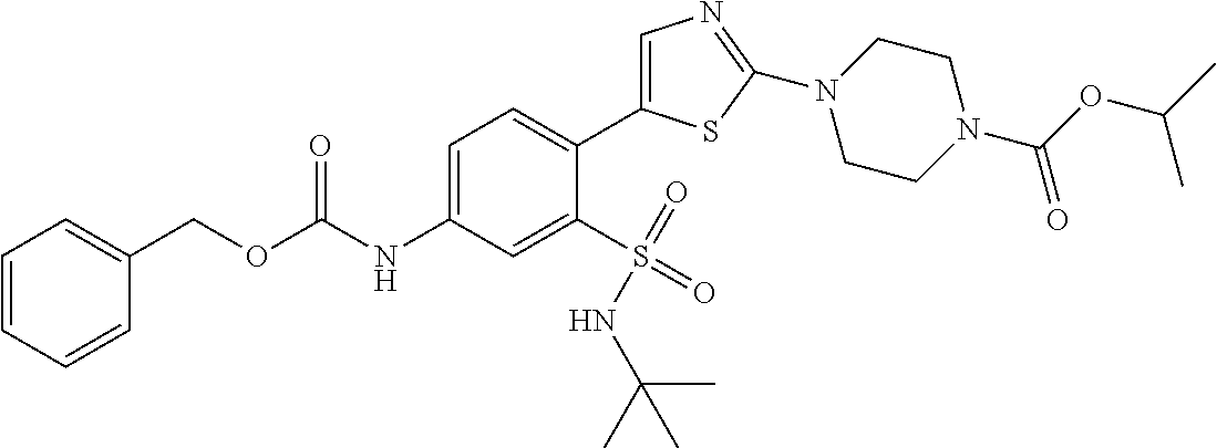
C1(COC(NC2=CC=C(C3=CN=C(N4CCN(C(OC(C)C)=O)CC4)S3)C(S(=O)(=O)NC(C)(C)C)=C2)=O)=CC=CC=C1
